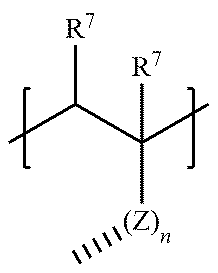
CC(C(C)([(Z)]C)[R7])[R7]
